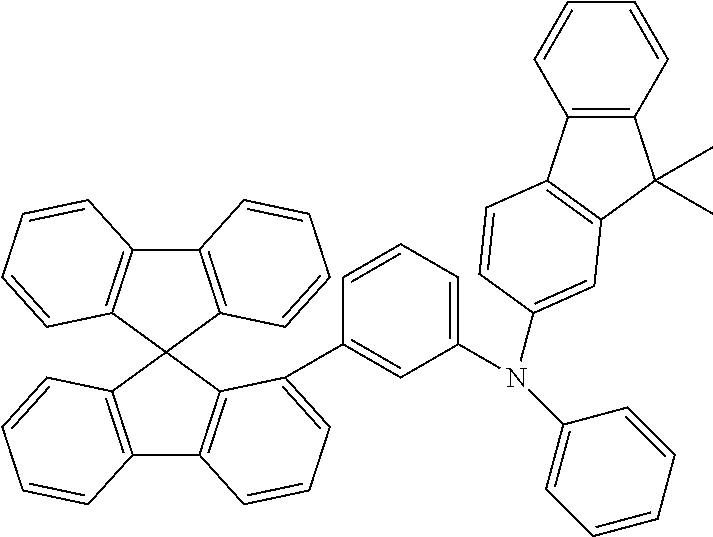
C12=C(C3(C4=C1C=CC=C4)C1=C(C4=C3C(C3=CC(N(C5=CC=CC=C5)C5=CC6=C(C7=C(C6(C)C)C=CC=C7)C=C5)=CC=C3)=CC=C4)C=CC=C1)C=CC=C2
